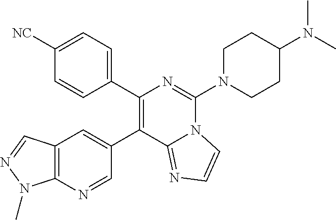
C1([NC])=CC=C(C2=C(C3=CC4=C(N=C3)N(C)N=C4)C3=NC=CN3C(N3CCC(N(C)C)CC3)=N2)C=C1
